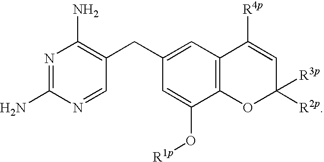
N1=C(N)N=CC(CC2=CC3=C(C(O[R1p])=C2)OC([R2p])([R3p])C=C3[R4p])=C1N
